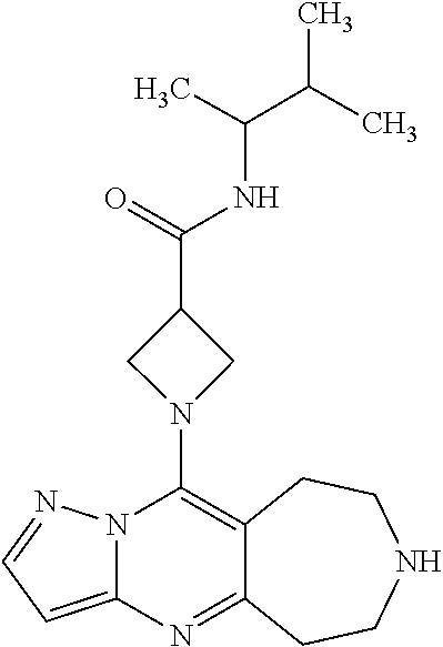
C12=C(N3CC(C(=O)NC(C)C(C)C)C3)N3C(=CC=N3)N=C1CCNCC2
